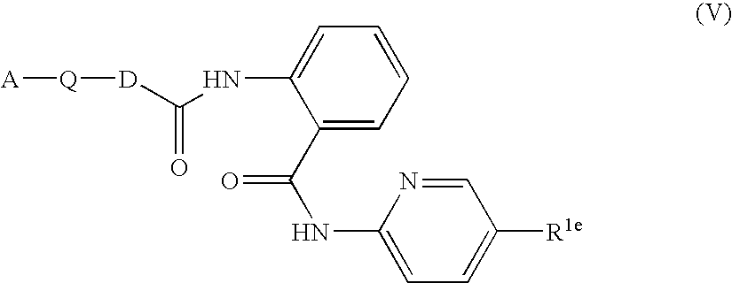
[D](C(NC1=CC=CC=C1C(NC1=CC=C([R1e])C=N1)=O)=O)[Q][A]
